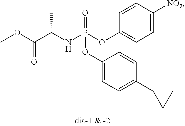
COC(C(NP(OC1=CC=C([NO2])C=C1)(=O)OC1=CC=C(C2CC2)C=C1)C)=O
